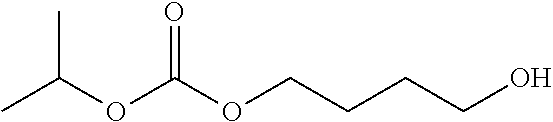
CC(OC(OCCCCO)=O)C
